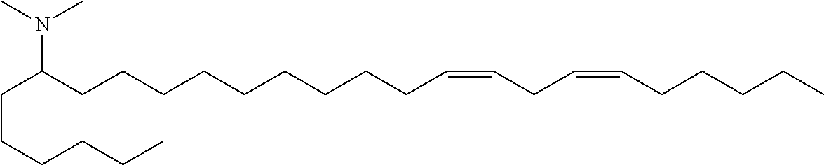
C(C(CCCCCCCCCC=CCC=CCCCCC)N(C)C)CCCCC
